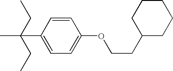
C1(C(C)(CC)CC)=CC=C(OCCC2CCCCC2)C=C1
